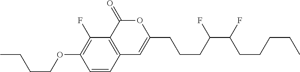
C1=CC2=C(C(F)=C1OCCCC)C(=O)OC(CCCC(C(F)CCCCC)F)=C2
